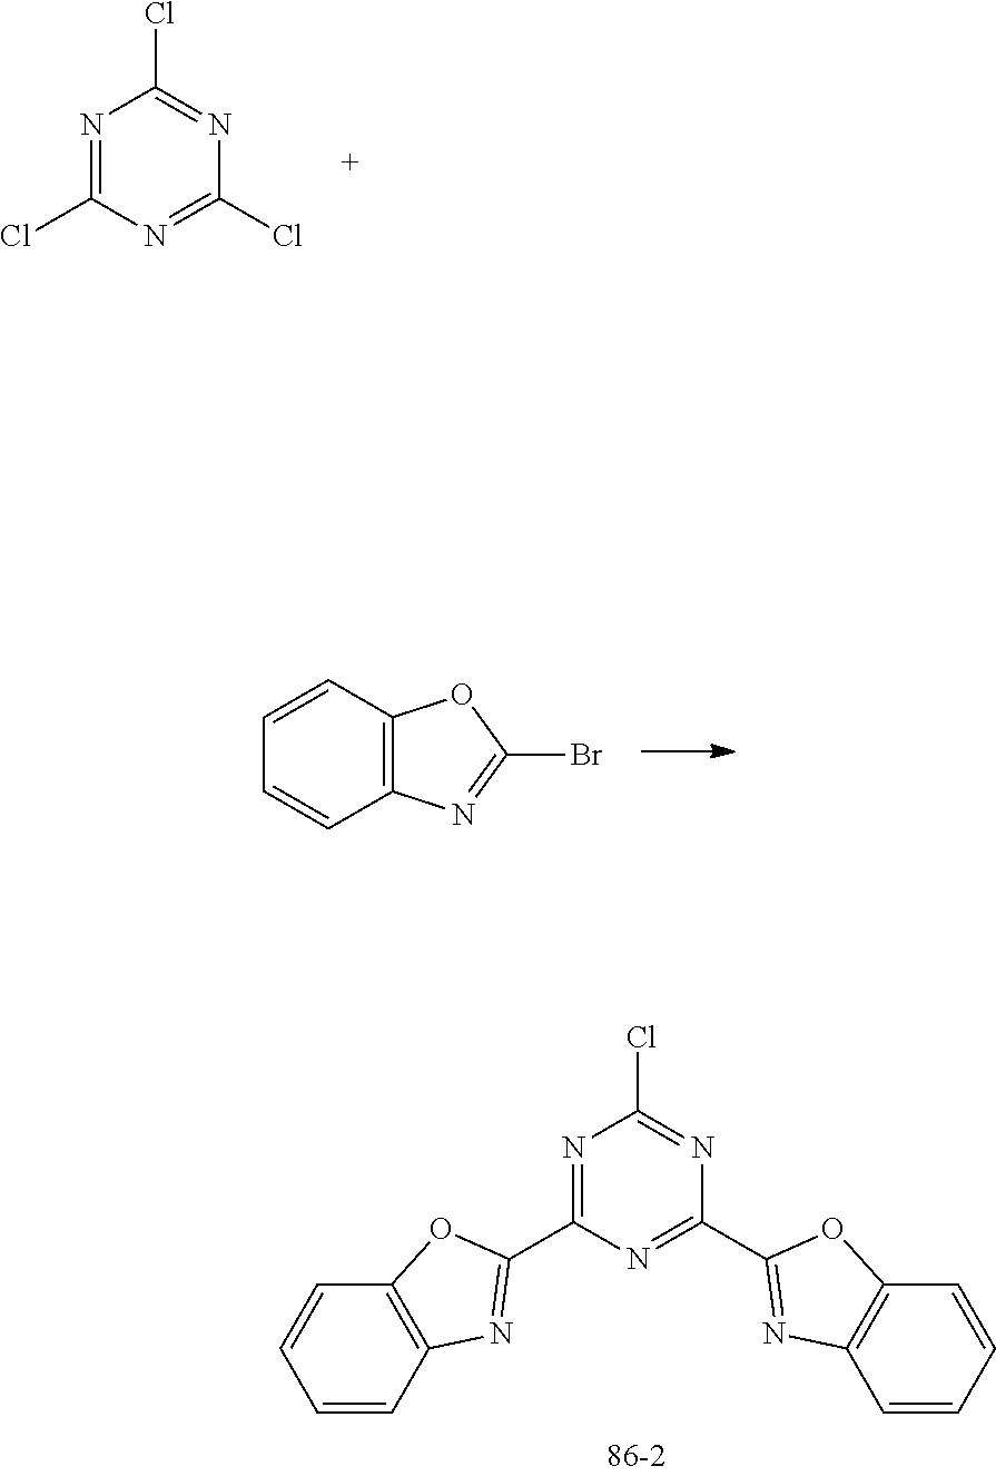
N1=C(Cl)N=C(Cl)N=C1Cl.C12=C(C=CC=C1)OC(Br)=N2.N1=C(C2=NC3=C(O2)C=CC=C3)N=C(C2=NC3=C(O2)C=CC=C3)N=C1Cl
